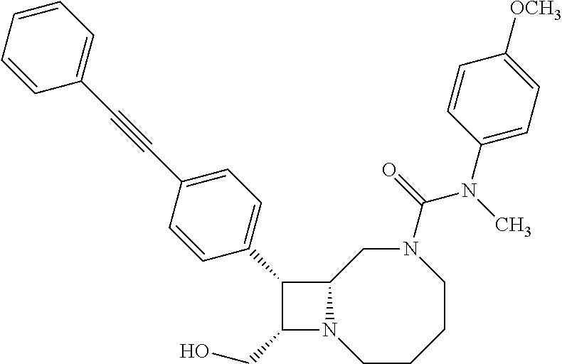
C1(CO)N2C(C1C1=CC=C(C#CC3=CC=CC=C3)C=C1)CN(C(N(C1=CC=C([OCH3])C=C1)C)=O)CCCC2
